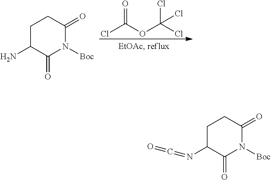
ClC(OC(Cl)(Cl)Cl)=O.C1C(N)C(=O)N([Boc])C(=O)C1.C1C(N=C=O)C(=O)N([Boc])C(=O)C1
